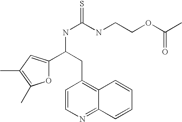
O1C(C(NC(=S)NCCOC(C)=O)CC2=C3C(=NC=C2)C=CC=C3)=CC(C)=C1C
